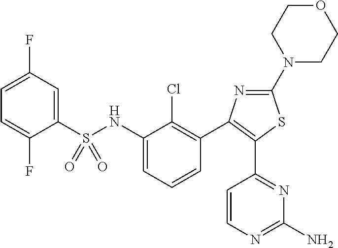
C1(NS(C2=CC(F)=CC=C2F)(=O)=O)=CC=CC(C2=C(C3=NC(N)=NC=C3)SC(N3CCOCC3)=N2)=C1Cl
